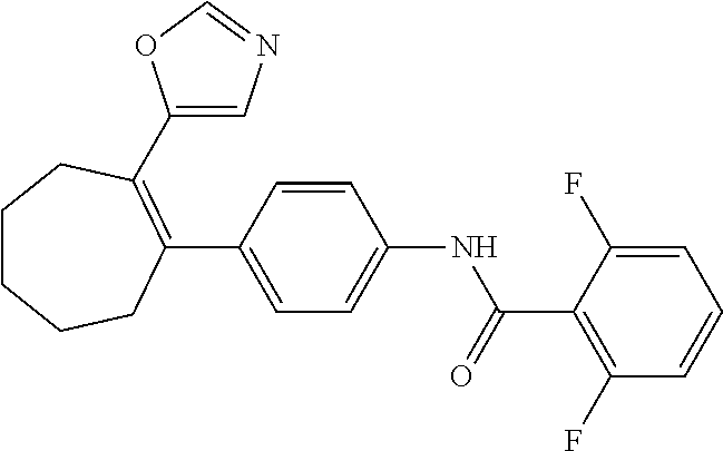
C1(C(NC2=CC=C(C3=C(C4=CN=CO4)CCCCC3)C=C2)=O)=C(F)C=CC=C1F
